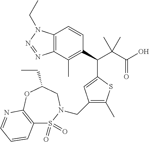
C12=C(C(C)=C(C(C(C(O)=O)(C)C)C3=CC(CN4S(=O)(=O)C5=C(OC(CC)C4)N=CC=C5)=C(C)S3)C=C1)N=NN2CC
